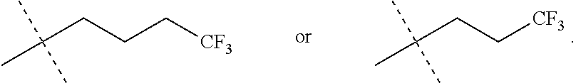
C(CC[CF3])(C)(C)C.C(CCC[CF3])(C)(C)C
